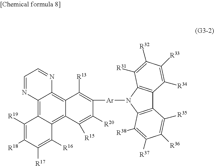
C1([R19])=C([R18])C([R17])=C([R16])C2=C3C(=C4C(=C12)N=CC=N4)C([R13])=C([Ar]N1C2=C(C4=C1C([R38])=C([R37])C([R36])=C4[R35])C([R34])=C([R33])C([R32])=C2[R31])C([R20])=C3[R15]
